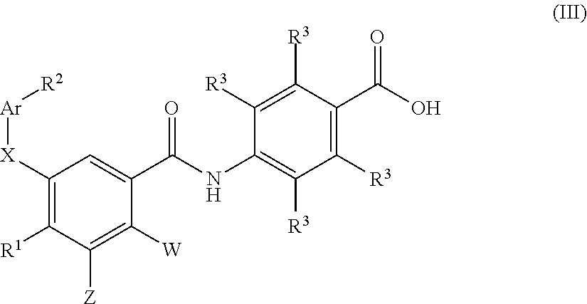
C1([X][Ar][R2])=C([R1])C([Z])=C([W])C(C(NC2=C([R3])C([R3])=C(C(O)=O)C([R3])=C2[R3])=O)=C1
